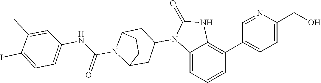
C1(=O)NC2=C(C3=CC=C(CO)N=C3)C=CC=C2N1C1CC2N(C(NC3=CC=C(I)C(C)=C3)=O)C(CC2)C1
